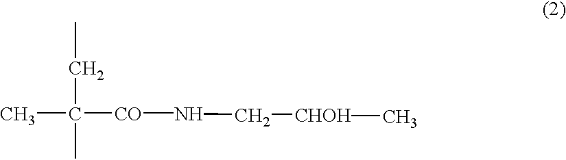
CCC(C)([CO]NC[CHOH]C)C
